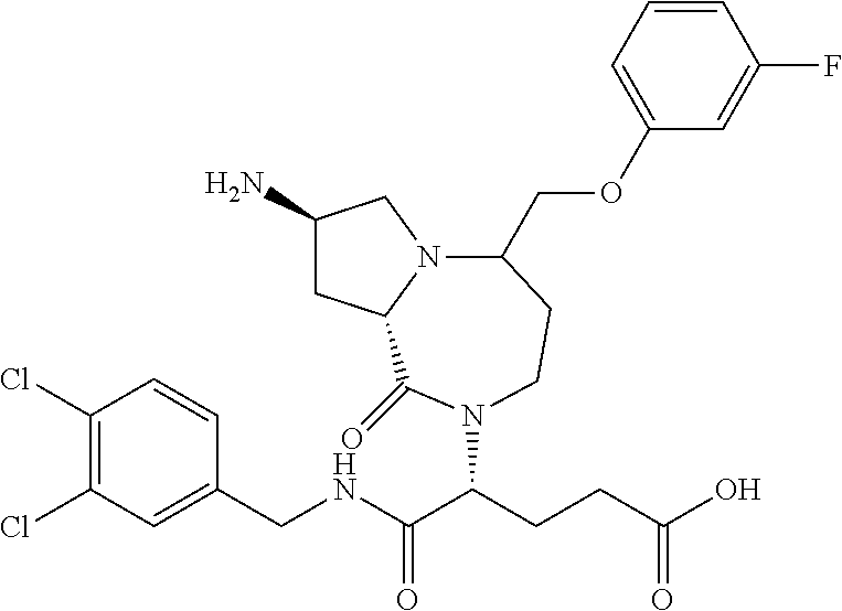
C1(N)CC2N(C1)C(COC1=CC=CC(F)=C1)CCN(C(CCC(O)=O)C(NCC1=CC(Cl)=C(Cl)C=C1)=O)C2=O
